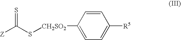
[Z]C(S[CH2SO2]C1=CC=C([R5])C=C1)=S
